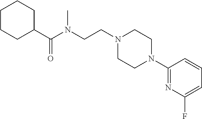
N1(CCN(C(C2CCCCC2)=O)C)CCN(C2=NC(F)=CC=C2)CC1
